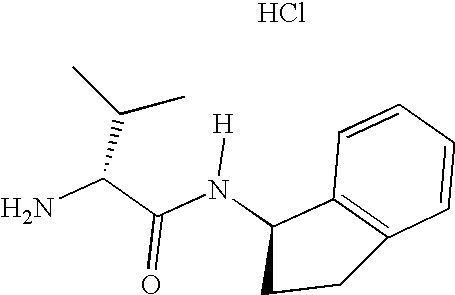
C1=CC=CC2=C1C(N(C(C(N)C(C)C)=O)[H])CC2.Cl
